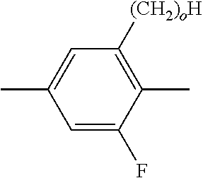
C1(C)=CC([(CH2)oH])=C(C)C(F)=C1
